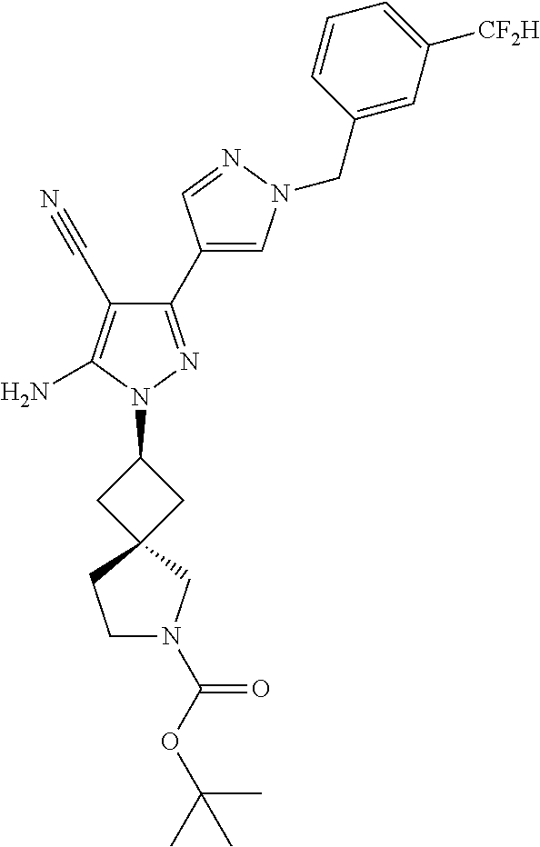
C1(C2=CN(CC3=CC([CF2H])=CC=C3)N=C2)=NN(C2CC3(C2)CN(C(OC(C)(C)C)=O)CC3)C(N)=C1C#N
